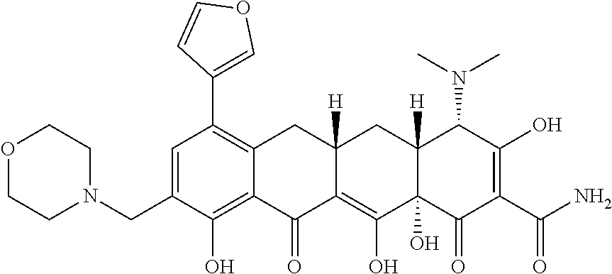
C1=C(CN2CCOCC2)C(O)=C2C(=C1C1=COC=C1)CC1([H])C(=C(O)C3(O)C([H])(C1)C(N(C)C)C(O)=C(C(N)=O)C3=O)C2=O
